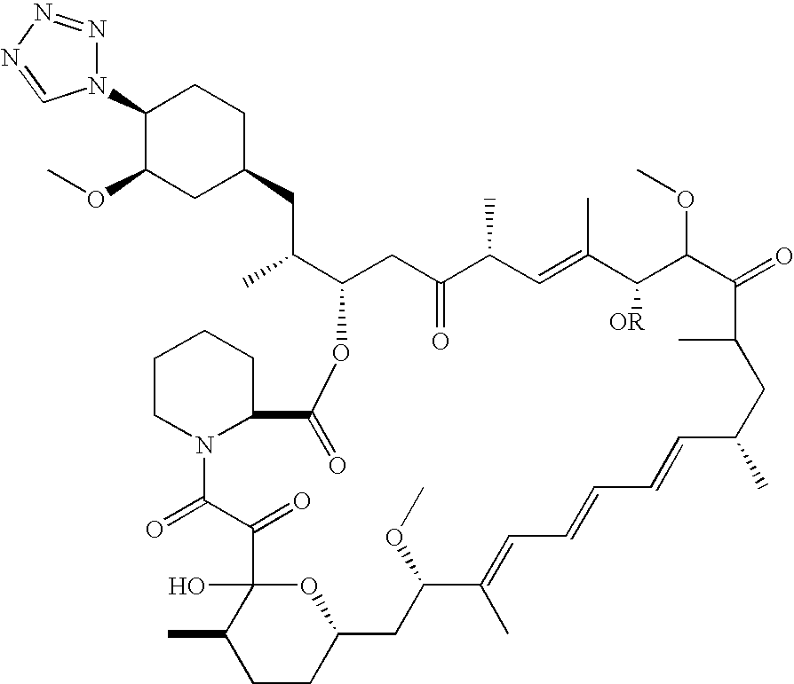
C1(N2N=NN=C2)C(OC)CC(CC(C2CC(=O)C(C)C=C(C)C([OR])C(OC)C(=O)C(C)CC(C)C=CC=CC=C(C)C(OC)CC3CCC(C)C(O)(O3)C(=O)C(=O)N3C(CCCC3)C(=O)O2)C)CC1
